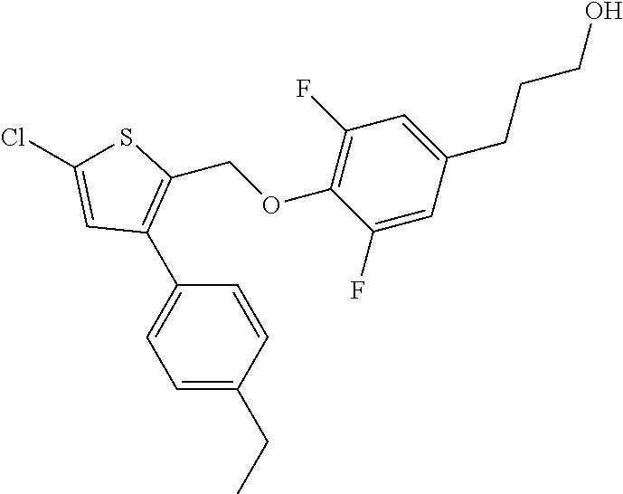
C1=C(CC)C=CC(C2=C(COC3=C(F)C=C(CCCO)C=C3F)SC(Cl)=C2)=C1
